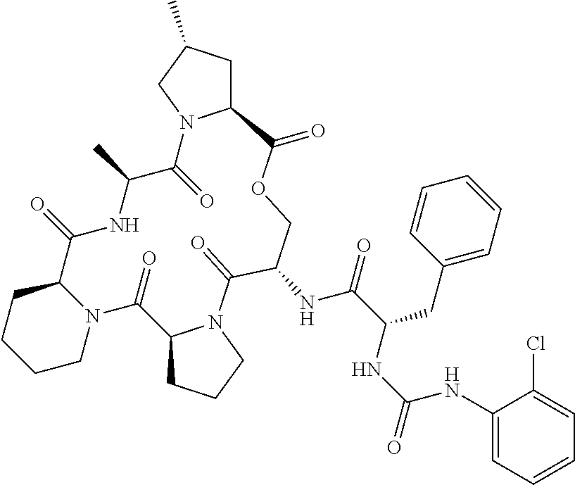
C12CCCCN1C(=O)C1CCCN1C(=O)C(NC(C(CC1=CC=CC=C1)NC(NC1=CC=CC=C1Cl)=O)=O)COC(=O)C1CC(C)CN1C(=O)C(C)NC2=O
